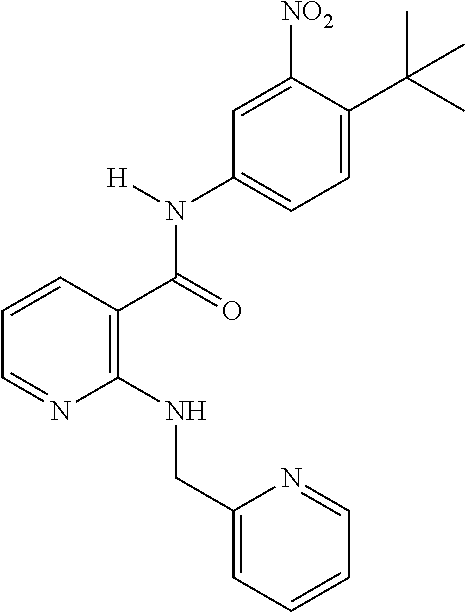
C(=O)(N(C1=CC=C(C(C)(C)C)C([NO2])=C1)[H])C1=C(NCC2=CC=CC=N2)N=CC=C1
